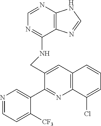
C1=NC2=C(C(NCC3=CC4=C(N=C3C3=CN=CC=C3[CF3])C(Cl)=CC=C4)=N1)N=CN2
